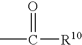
CC(=O)[R10]
